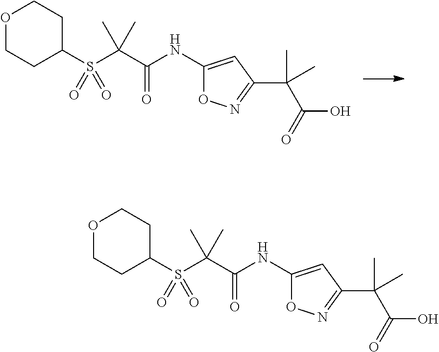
O1CCC(S(C(C(NC2=CC(C(C)(C(=O)O)C)=NO2)=O)(C)C)(=O)=O)CC1.O1CCC(S(C(C(NC2=CC(C(C)(C(=O)O)C)=NO2)=O)(C)C)(=O)=O)CC1
